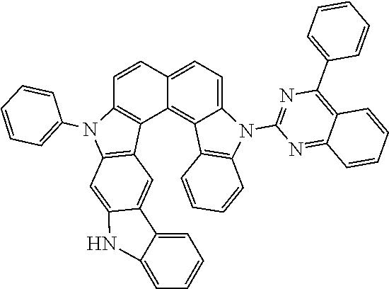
C1=C2C=CC3=C(C2=C2C(=C1)N(C1=NC(C4=CC=CC=C4)=C4C(=N1)C=CC=C4)C1=C2C=CC=C1)C1=C(C=C2C(=C1)C1=CC=CC=C1N2)N3C1=CC=CC=C1
